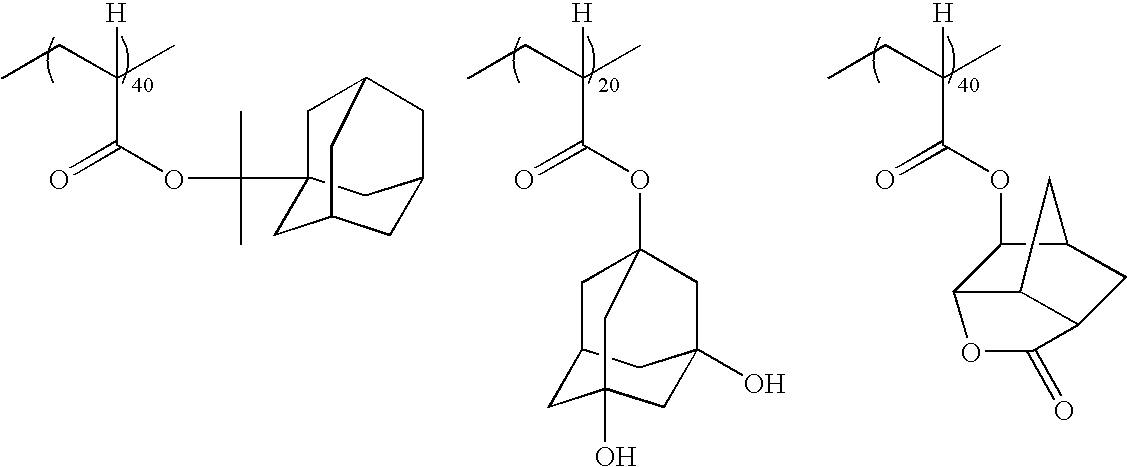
C12CC3(O)CC(O)(C1)CC(OC(=O)C([H])(C)CC)(C2)C3.O(C(=O)C([H])(C)CC)C(C12CC3CC(C1)CC(C2)C3)(C)C.O(C(=O)C([H])(C)CC)C1C2C3C(CC1C3)C(=O)O2
